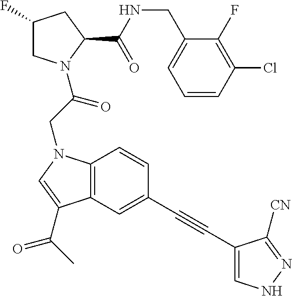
C1=CC(Cl)=C(F)C(CNC(C2CC(F)CN2C(CN2C3=C(C(C(C)=O)=C2)C=C(C#CC2=CNN=C2[CN])C=C3)=O)=O)=C1
